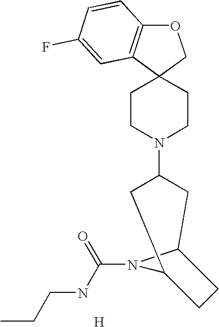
O1C2=C(C3(C1)CCN(C1CC4N(C(NCCC)=O)C(C1)CC4)CC3)C=C(F)C=C2.[H]
